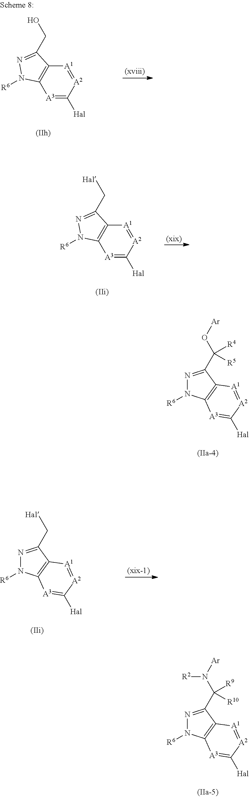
[A3]1=C([Hal])[A2]=[A1]C2=C1N([R6])N=C2CO.[A3]1=C([Hal])[A2]=[A1]C2=C1N([R6])N=C2C[Hal].N1=C(C(O[Ar])([R4])[R5])C2=C(N1[R6])[A3]=C([Hal])[A2]=[A1]2.N1=C(C[Hal])C2=C(N1[R6])[A3]=C([Hal])[A2]=[A1]2.N1=C(C(N([R2])[Ar])([R9])[R10])C2=C(N1[R6])[A3]=C([Hal])[A2]=[A1]2
